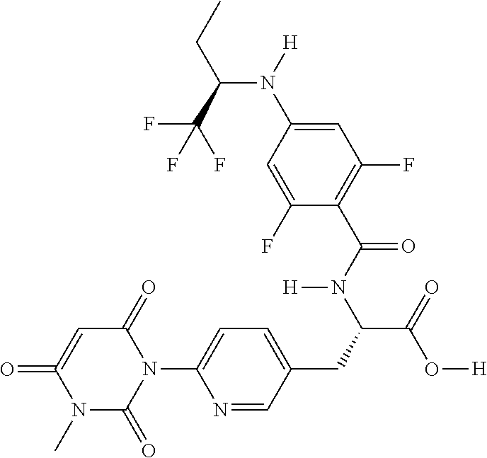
C1(=O)=CC(=O)N(C2=CC=C(CC(C(=O)O[H])N(C(C3=C(F)C=C(N([H])C(C(F)(F)F)CC)C=C3F)=O)[H])C=N2)C(=O)N1C
